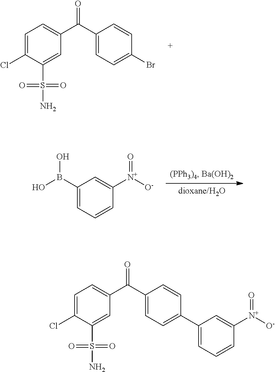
C1=C(Cl)C(S(N)(=O)=O)=CC(C(C2=CC=C(Br)C=C2)=O)=C1.C1(B(O)O)=CC=CC([N+]([O-])=O)=C1.C1=C(Cl)C(S(N)(=O)=O)=CC(C(C2=CC=C(C3=CC=CC([N+]([O-])=O)=C3)C=C2)=O)=C1
